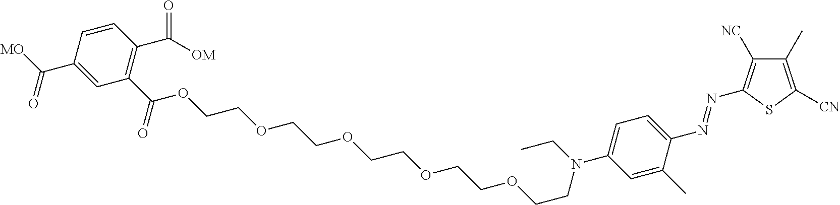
C1=CC(C([OM])=O)=C(C(OCCOCCOCCOCCOCCN(C2=CC=C(N=NC3=C([NC])C(C)=C([CN])S3)C(C)=C2)CC)=O)C=C1C([MO])=O
